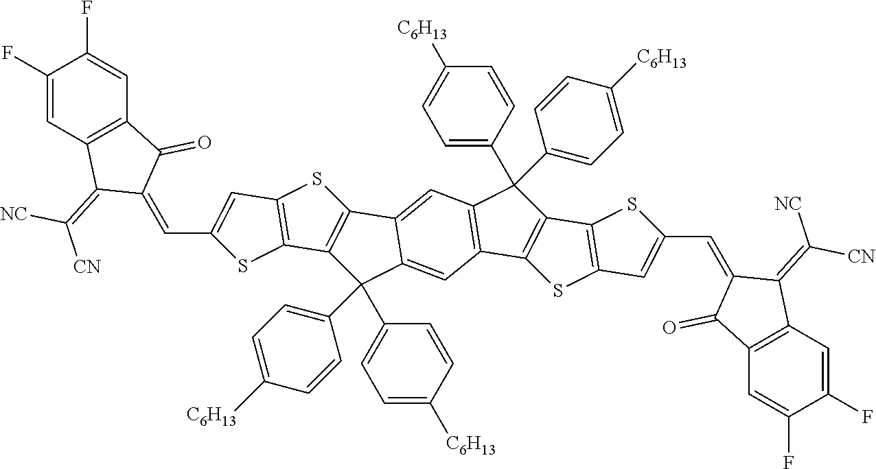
C1(F)=CC2=C(C=C1F)C(=O)C(=CC1=CC3=C(S1)C1=C(S3)C3=CC4=C(C=C3C1(C1=CC=C([C6H13])C=C1)C1=CC=C([C6H13])C=C1)C1=C(C3=C(C=C(C=C5C(=C([NC])[CN])C6=C(C=C(F)C(F)=C6)C5=O)S3)S1)C4(C1=CC=C([C6H13])C=C1)C1=CC=C([C6H13])C=C1)C2=C([CN])[NC]
